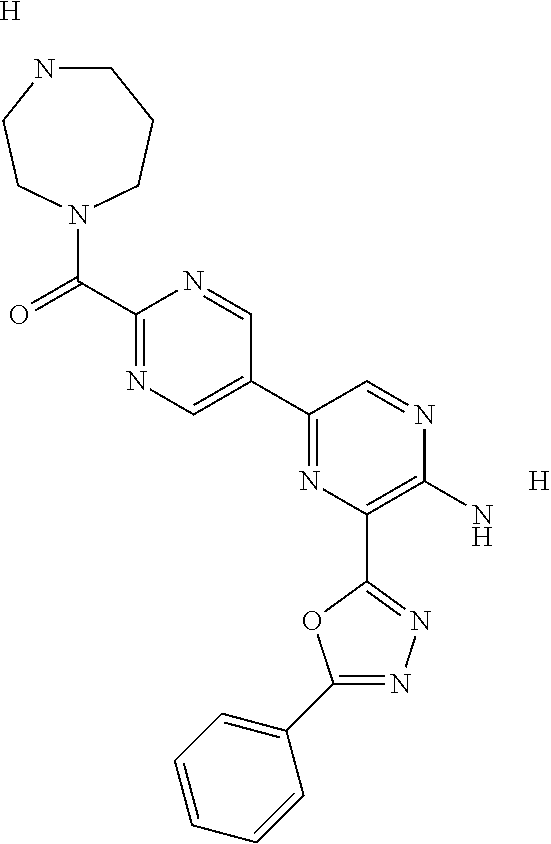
[H].[H].C1NCCN(C(C2=NC=C(C3=NC(C4=NN=C(C5=CC=CC=C5)O4)=C(N)N=C3)C=N2)=O)CC1
